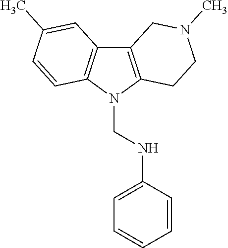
C12=C(N(CNC3=CC=CC=C3)C3=C1C=C(C)C=C3)CCN(C)C2
